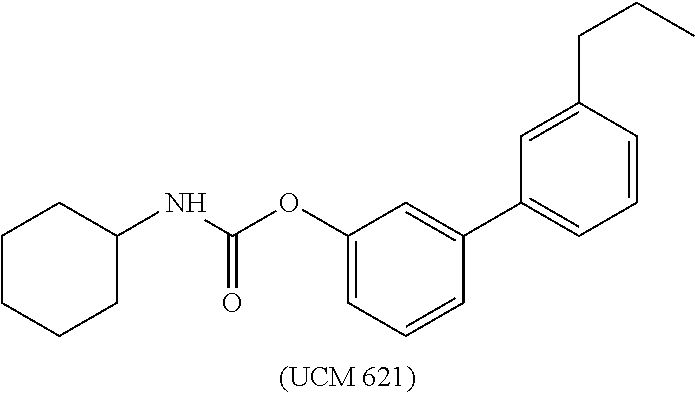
C1(OC(NC2CCCCC2)=O)=CC=CC(C2=CC=CC(CCC)=C2)=C1
